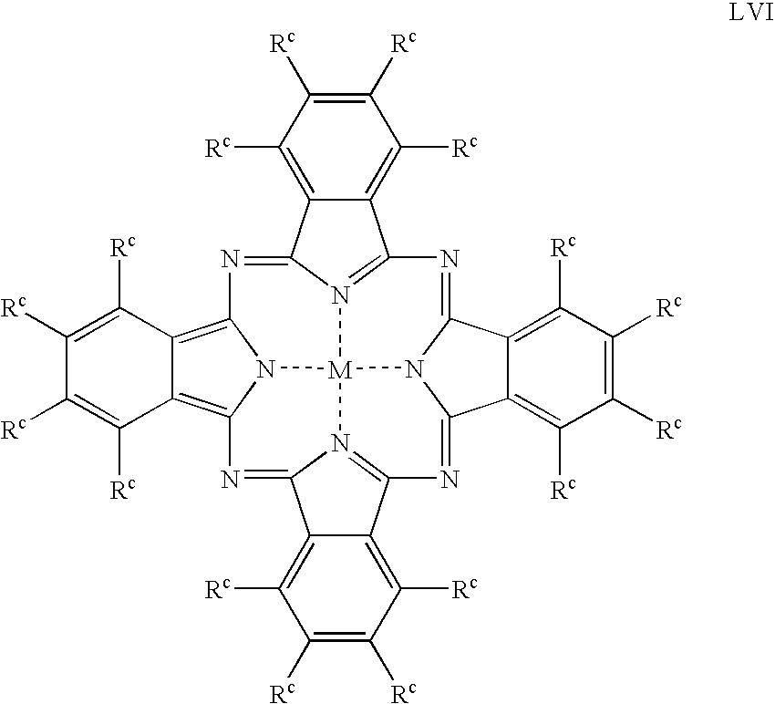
C1([Rc])=C([Rc])C([Rc])=C2C(=C1[Rc])C1=N3(C)C2=NC2=C4C(=C5N2[M]32N3C(=N1)C1=C([Rc])C([Rc])=C([Rc])C([Rc])=C1C3=NC1=N2C(=N5)C2=C([Rc])C([Rc])=C([Rc])C([Rc])=C21)C([Rc])=C([Rc])C([Rc])=C4[Rc]
